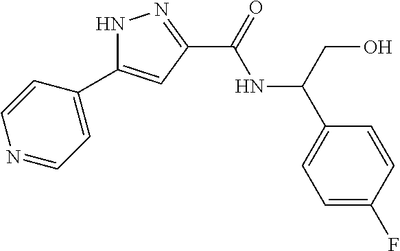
N1C(C2=CC=NC=C2)=CC(C(=O)NC(C2=CC=C(F)C=C2)CO)=N1
